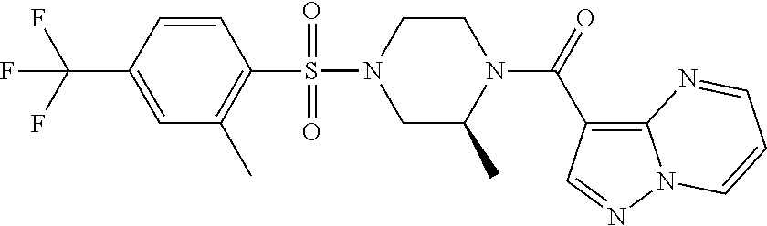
C1(C(F)(F)F)=CC(C)=C(S(N2CC(C)N(C(=O)C3=C4N(N=C3)C=CC=N4)CC2)(=O)=O)C=C1
